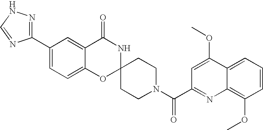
C1(C2=NNC=N2)=CC=C2C(=C1)C(=O)NC1(O2)CCN(C(=O)C2=NC3=C(OC)C=CC=C3C(OC)=C2)CC1
